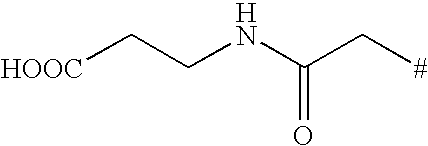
[HOOC]CCNC(C[#])=O
